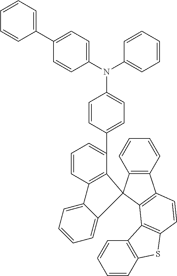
C1=CC(C2=CC=CC3=C2C2(C4=C(C5=C2C2=C(C=C5)SC5=C2C=CC=C5)C=CC=C4)C2=CC=CC=C32)=CC=C1N(C1=CC=C(C2=CC=CC=C2)C=C1)C1=CC=CC=C1
